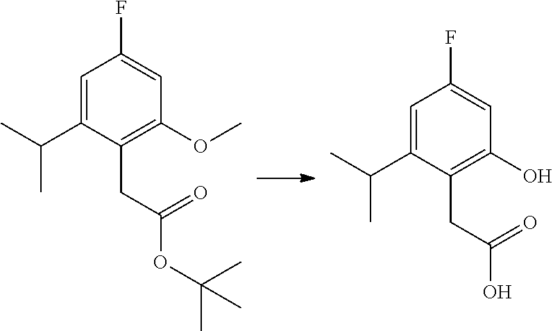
CC(OC(CC1=C(OC)C=C(F)C=C1C(C)C)=O)(C)C.OC(CC1=C(O)C=C(F)C=C1C(C)C)=O
